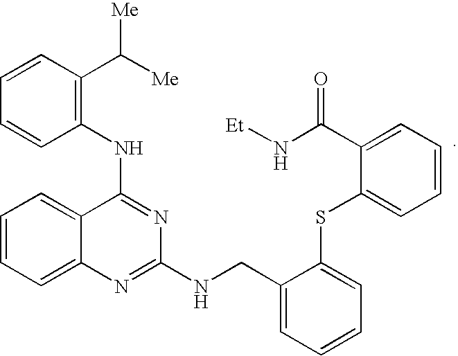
C1(NC2=NC(NCC3=CC=CC=C3SC3=CC=CC=C3C(N[Et])=O)=NC3=CC=CC=C23)=C(C([Me])[Me])C=CC=C1
